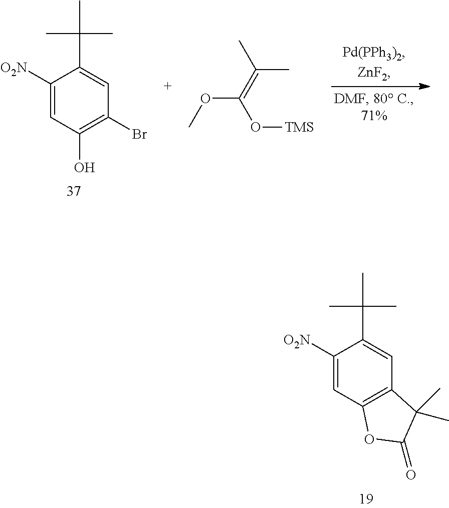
C1([O2N])=CC(O)=C(Br)C=C1C(C)(C)C.O(C(=C(C)C)O[TMS])C.C1([O2N])=CC2=C(C=C1C(C)(C)C)C(C)(C)C(=O)O2
